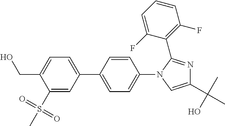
C1(C2=CC=C(CO)C(S(C)(=O)=O)=C2)=CC=C(N2C(C3=C(F)C=CC=C3F)=NC(C(C)(O)C)=C2)C=C1
